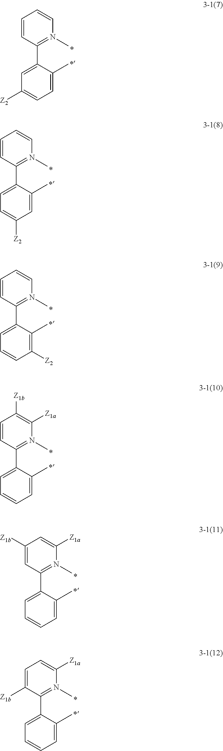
C1=CC(C2=CC([Z2])=CC=C2C)=N(C)C=C1.C1=CC(C2=CC=C([Z2])C=C2C)=N(C)C=C1.C1=CC(C2=CC=CC([Z2])=C2C)=N(C)C=C1.C1=CC(C2=CC=CC=C2C)=N(C)C([Z1a])=C1[Z1b].C1([Z1b])=CC(C2=CC=CC=C2C)=N(C)C([Z1a])=C1.C1=C([Z1b])C(C2=CC=CC=C2C)=N(C)C([Z1a])=C1
